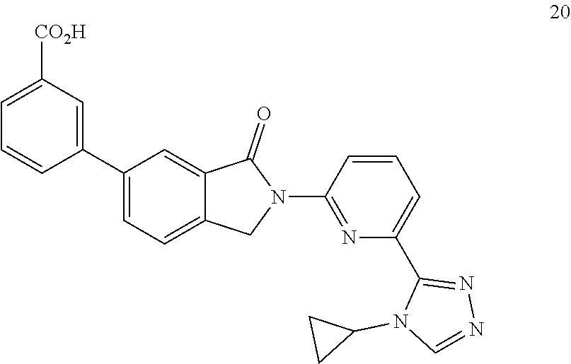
C1=C([CO2H])C=C(C2=CC=C3C(=C2)C(=O)N(C2=NC(C4=NN=CN4C4CC4)=CC=C2)C3)C=C1
